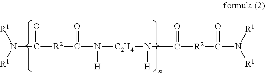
C(N([R1])[R1])([R2]C(N([C2H4]N([H])C(=O)[R2]C(N([R1])[R1])=O)[H])=O)=O
